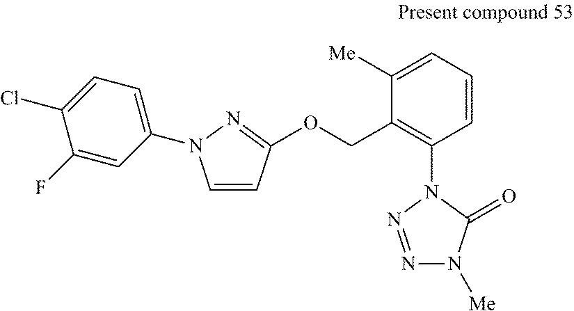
C1=CC(OCC2=C(N3N=NN([Me])C3=O)C=CC=C2[Me])=NN1C1=CC=C(Cl)C(F)=C1
